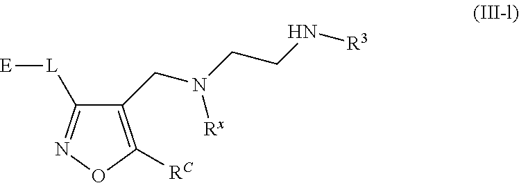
C1([L][E])=NOC([RC])=C1CN(CCN[R3])[Rx]
